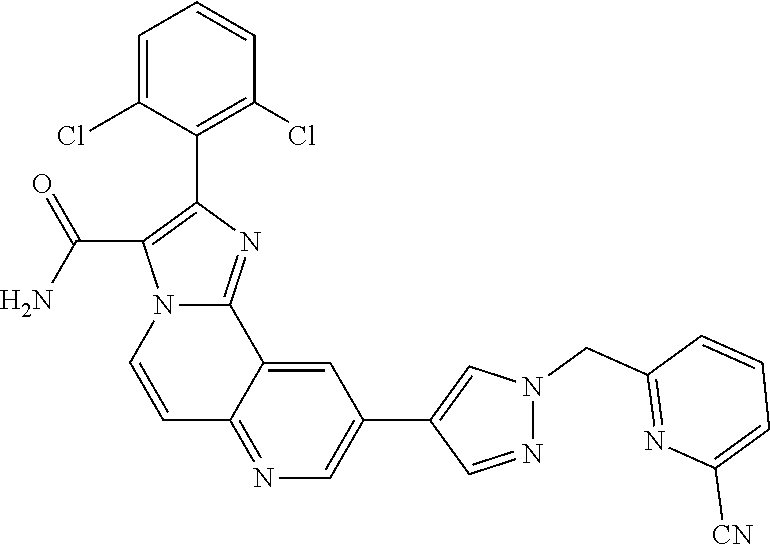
C12=NC=C(C3=CN(CC4=NC([CN])=CC=C4)N=C3)C=C1C1=NC(C3=C(Cl)C=CC=C3Cl)=C(C(N)=O)N1C=C2
